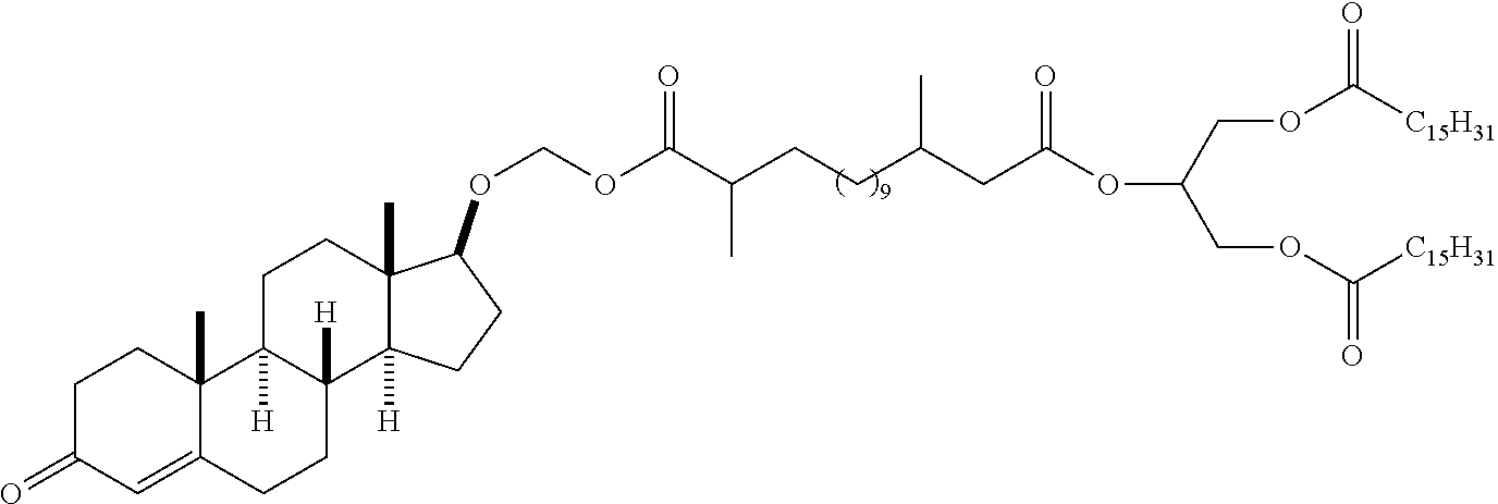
C(COC([C15H31])=O)(COC([C15H31])=O)OC(CC(CCC(C(OCOC1C2(C)C([H])(C3([H])CCC4=CC(=O)CCC4(C)C3([H])CC2)CC1)=O)C)C)=O
